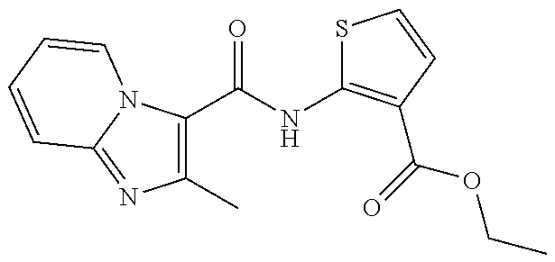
C1(C)=C(C(=O)NC2=C(C(=O)OCC)C=CS2)N2C(=N1)C=CC=C2
